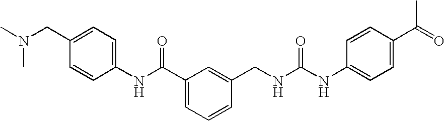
C1(NC(C2=CC=CC(CNC(NC3=CC=C(C(=O)C)C=C3)=O)=C2)=O)=CC=C(CN(C)C)C=C1
